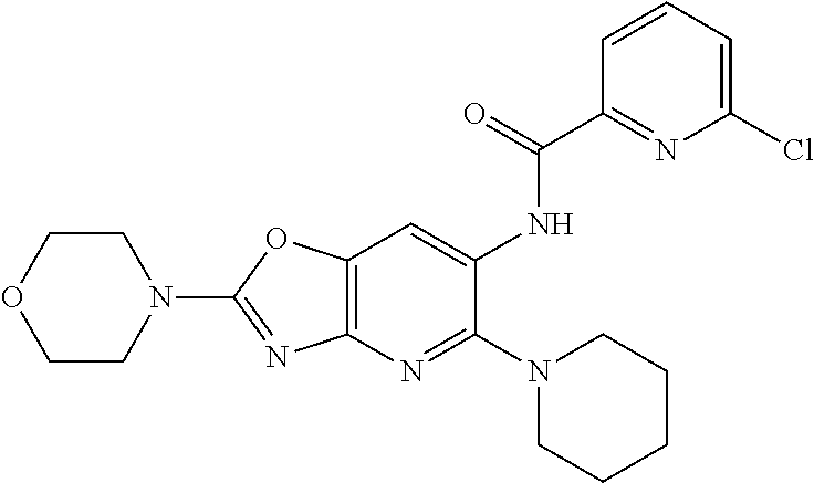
C1(N2CCCCC2)=NC2=C(C=C1NC(=O)C1=NC(Cl)=CC=C1)OC(N1CCOCC1)=N2
